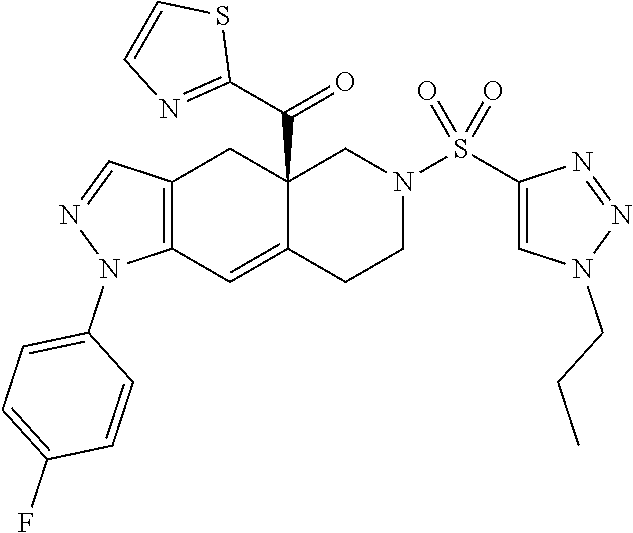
C12=C(C=C3C(C(C4=NC=CS4)=O)(C1)CN(S(C1=CN(CCC)N=N1)(=O)=O)CC3)N(C1=CC=C(F)C=C1)N=C2
